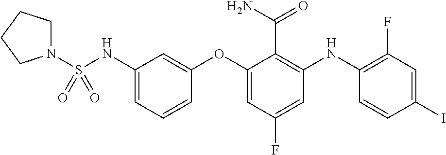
C1N(S(NC2=CC=CC(OC3=CC(F)=CC(NC4=C(F)C=C(I)C=C4)=C3C(N)=O)=C2)(=O)=O)CCC1
